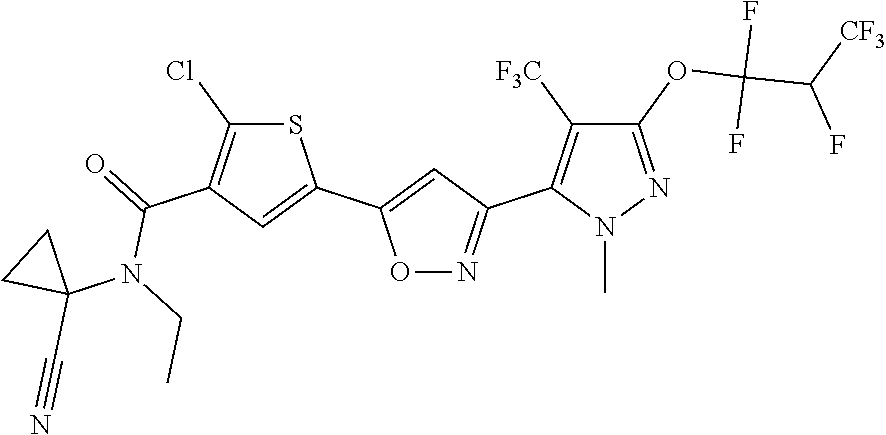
C1(OC(C(F)[CF3])(F)F)=NN(C)C(C2=NOC(C3=CC(C(N(C4(C#N)CC4)CC)=O)=C(Cl)S3)=C2)=C1[F3C]
